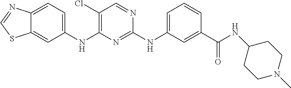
C1(NC2=C(Cl)C=NC(NC3=CC=CC(C(NC4CCN(C)CC4)=O)=C3)=N2)=CC=C2C(=C1)SC=N2
